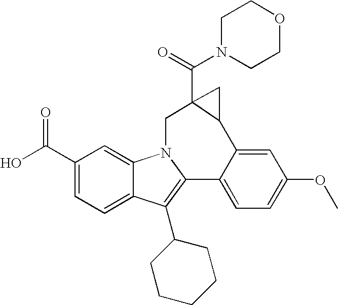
C1(C(O)=O)=CC=C2C(=C1)N1C(=C2C2CCCCC2)C2=CC=C(OC)C=C2C2CC2(C(=O)N2CCOCC2)C1
